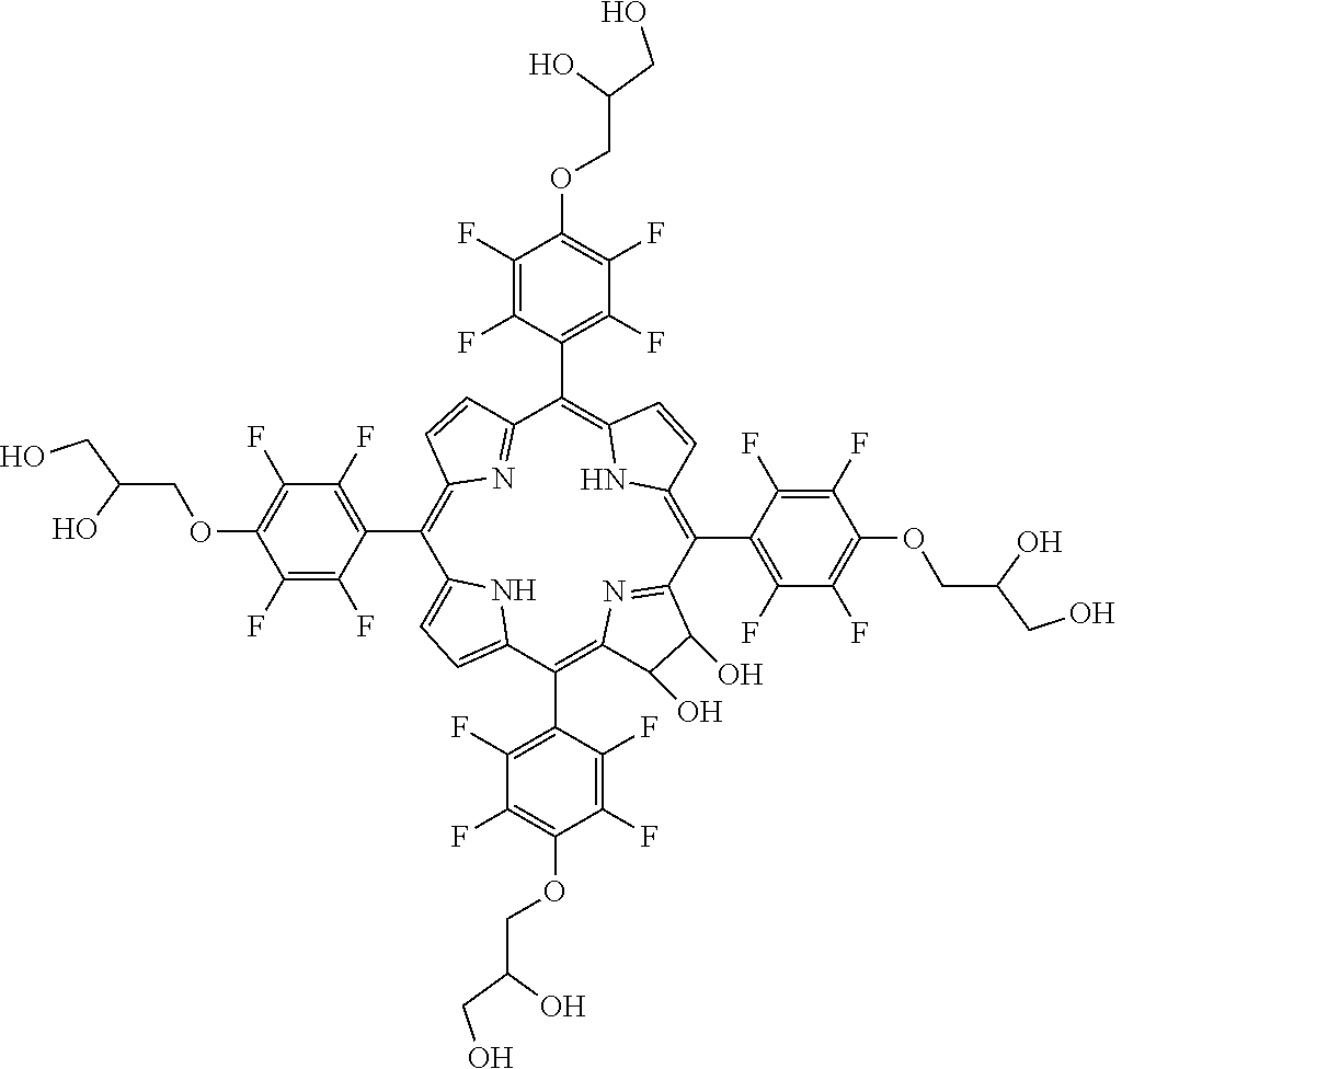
C1(C2=C(F)C(F)=C(OCC(CO)O)C(F)=C2F)=C2N=C(C=C2)C(C2=C(F)C(F)=C(OCC(CO)O)C(F)=C2F)=C2NC(=C(C3=C(F)C(F)=C(OCC(CO)O)C(F)=C3F)C3=NC(=C(C4=C(F)C(F)=C(OCC(CO)O)C(F)=C4F)C4=CC=C1N4)C(O)C3O)C=C2
